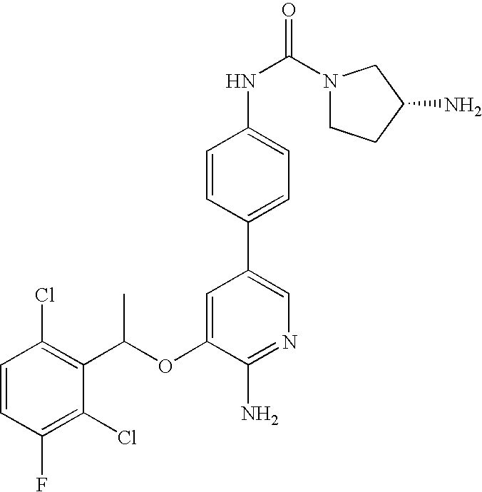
C1=CC(Cl)=C(C(OC2=CC(C3=CC=C(NC(=O)N4CCC(N)C4)C=C3)=CN=C2N)C)C(Cl)=C1F
